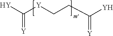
C(=[Y])([Y])[Y]CCC([Y])=[Y]
